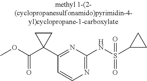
C1(C2(C(OC)=O)CC2)=NC(NS(C2CC2)(=O)=O)=NC=C1
